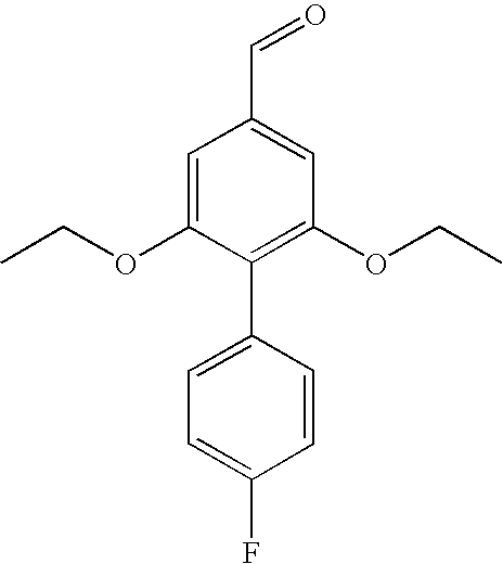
C1=C(OCC)C(C2=CC=C(F)C=C2)=C(OCC)C=C1C=O
